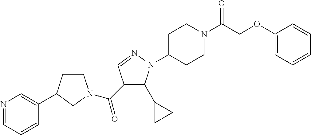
C1CC(C2=CN=CC=C2)CN1C(C1=C(C2CC2)N(C2CCN(C(=O)COC3=CC=CC=C3)CC2)N=C1)=O
